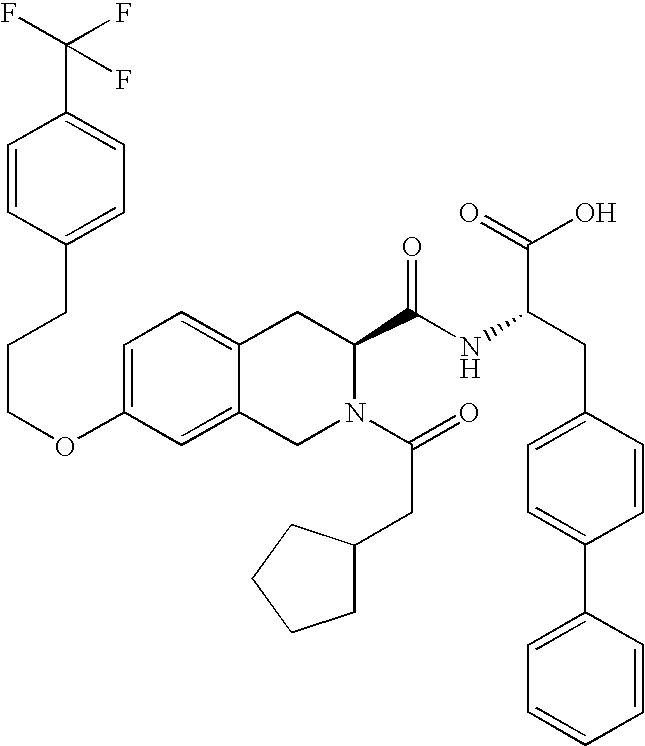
C12=CC=C(OCCCC3=CC=C(C(F)(F)F)C=C3)C=C1CN(C(=O)CC1CCCC1)C(C(NC(CC1=CC=C(C3=CC=CC=C3)C=C1)C(=O)O)=O)C2
